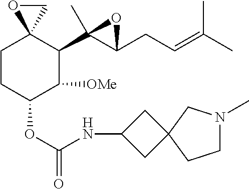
C1CC(OC(=O)NC2CC3(C2)CCN(C)C3)C([OMe])C(C2(C)C(CC=C(C)C)O2)C12OC2
